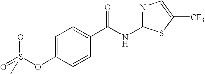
C1=C(OS(=O)(=O)C)C=CC(C(NC2=NC=C([CF3])S2)=O)=C1
